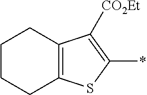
C1CCC2=C(C1)C([CO2Et])=C(*)S2
